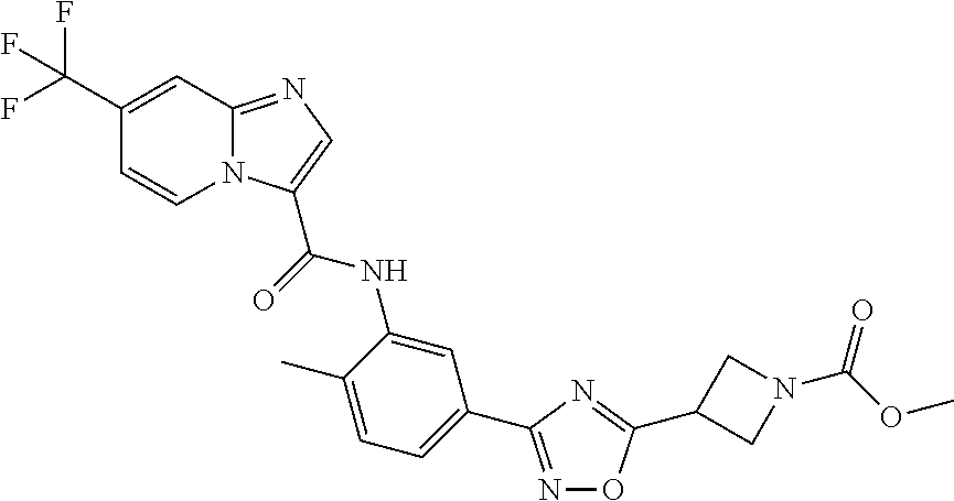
N1=C(C2=CC=C(C)C(NC(=O)C3=CN=C4N3C=CC(C(F)(F)F)=C4)=C2)N=C(C2CN(C(OC)=O)C2)O1
